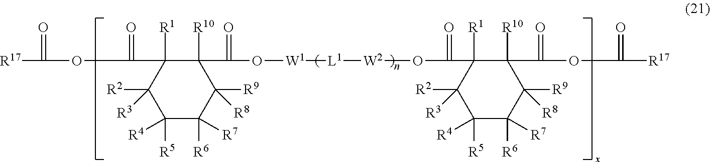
C1([R10])(C(O[W1][L1][W2]OC(C2([R1])C([R10])(C(OC(=O)[R17])=O)C([R9])([R8])C([R7])([R6])C([R4])([R5])C2([R2])[R3])=O)=O)C([R1])(C(=O)OC(=O)[R17])C([R2])([R3])C([R4])([R5])C([R7])([R6])C1([R9])[R8]
